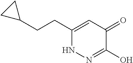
C1(CCC2=CC(=O)C(O)=NN2)CC1
